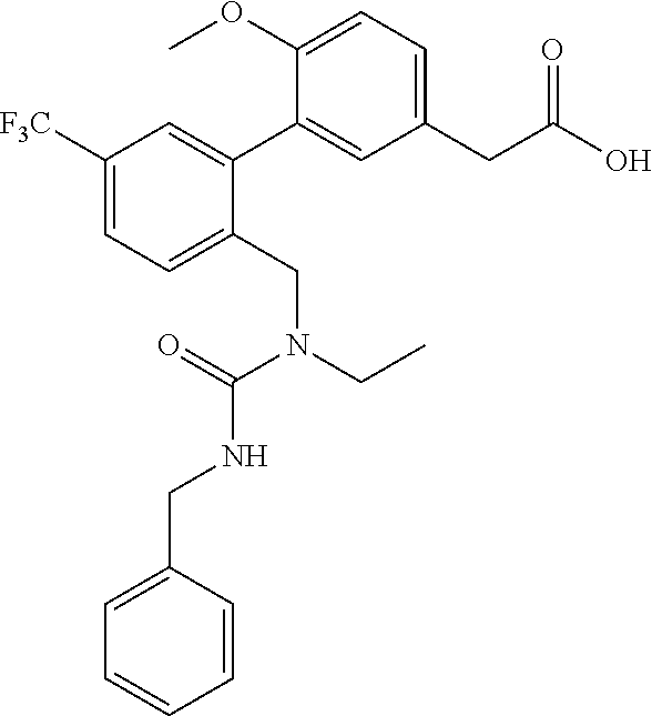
C1(CC(O)=O)=CC=C(OC)C(C2=CC([F3C])=CC=C2CN(CC)C(=O)NCC2=CC=CC=C2)=C1
